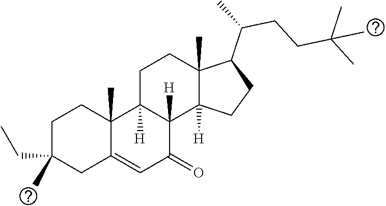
C1C(C)(CC)CC2=CC(=O)C3([H])C([H])(C2(C)C1)CCC1(C)C3([H])CCC1C(C)CCC(C)(C)C
